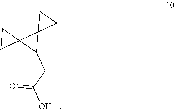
C12(C(CC(O)=O)C13CC3)CC2
